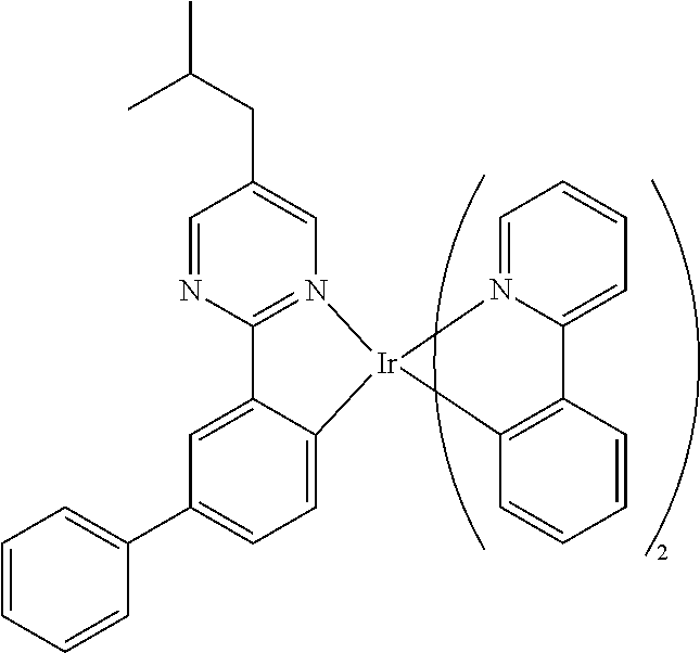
C1=CC=CC(C2=CC=C3C(=C2)C2=N(C=C(CC(C)C)C=N2)[Ir]32N3=CC=CC=C3C3=C2C=CC=C3)=C1
